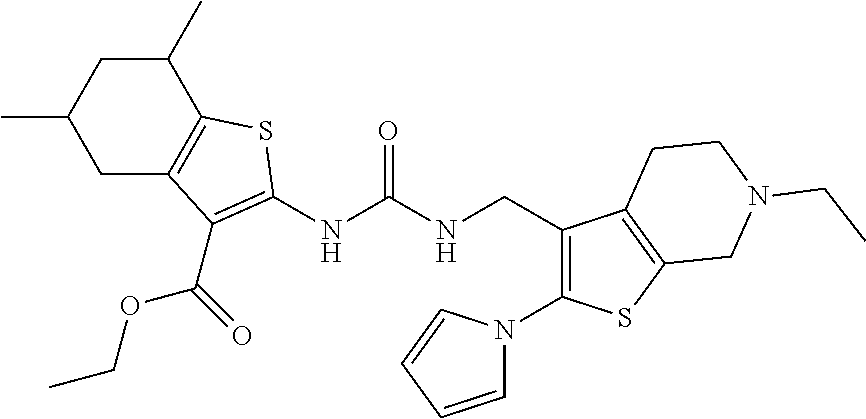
C1(C)CC(C)CC2=C1SC(NC(NCC1=C(N3C=CC=C3)SC3=C1CCN(CC)C3)=O)=C2C(OCC)=O
